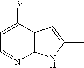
C1=C(Br)C2=C(N=C1)NC(C)=C2
